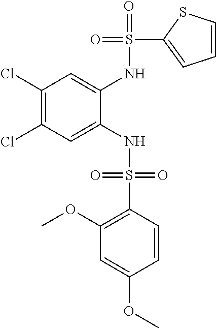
C1(Cl)=C(Cl)C=C(NS(=O)(=O)C2=C(OC)C=C(OC)C=C2)C(NS(=O)(C2=CC=CS2)=O)=C1
